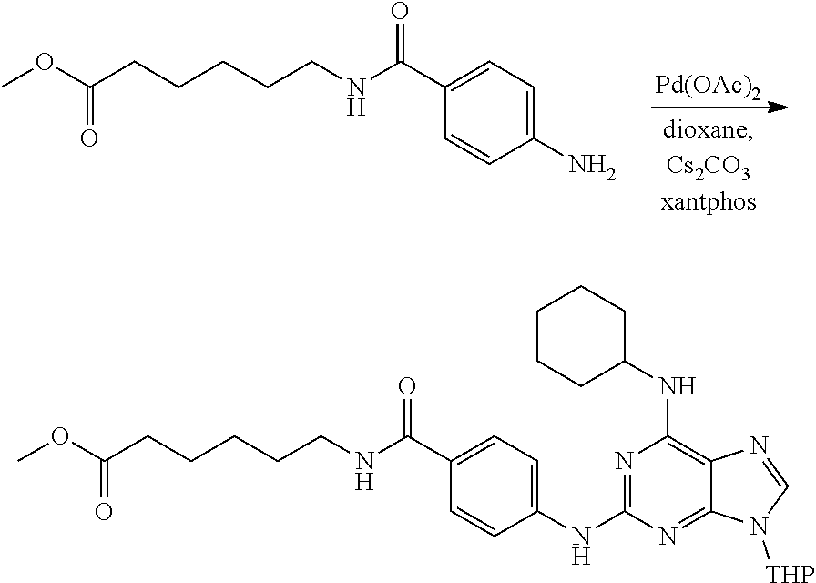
[Pd(OAc)2].N(CCCCCC(OC)=O)C(C1=CC=C(N)C=C1)=O.N(CCCCCC(OC)=O)C(C1=CC=C(NC2=NC(NC3CCCCC3)=C3C(=N2)N([THP])C=N3)C=C1)=O
